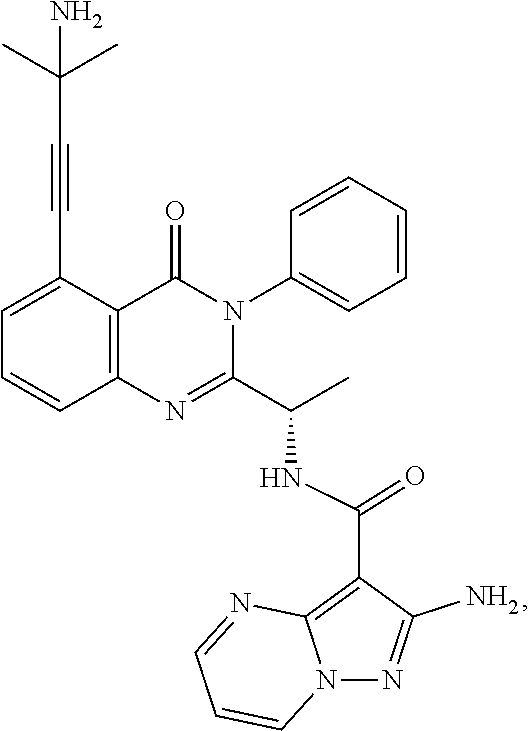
C1=C(C#CC(C)(C)N)C2=C(C=C1)N=C(C(C)NC(C1=C3N(N=C1N)C=CC=N3)=O)N(C1=CC=CC=C1)C2=O
